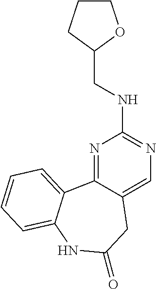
N1=C2C(=CN=C1NCC1OCCC1)CC(=O)NC1=CC=CC=C21
